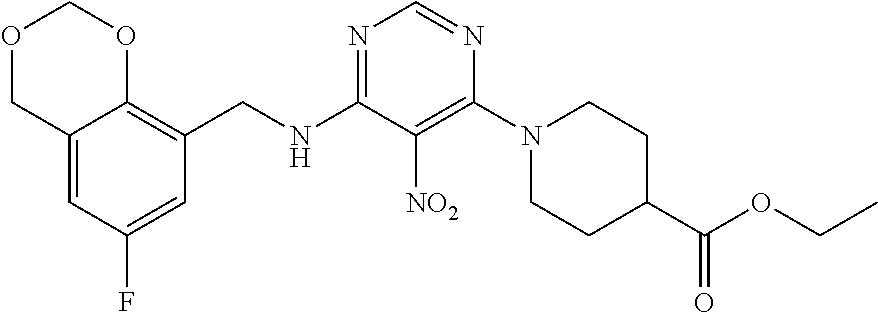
N1=C(NCC2=C3C(=CC(F)=C2)COCO3)C([NO2])=C(N2CCC(C(OCC)=O)CC2)N=C1
